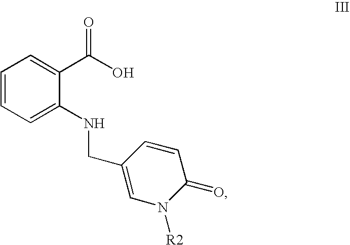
C1=CC=C(NCC2=CN([R2])C(=O)C=C2)C(C(O)=O)=C1
